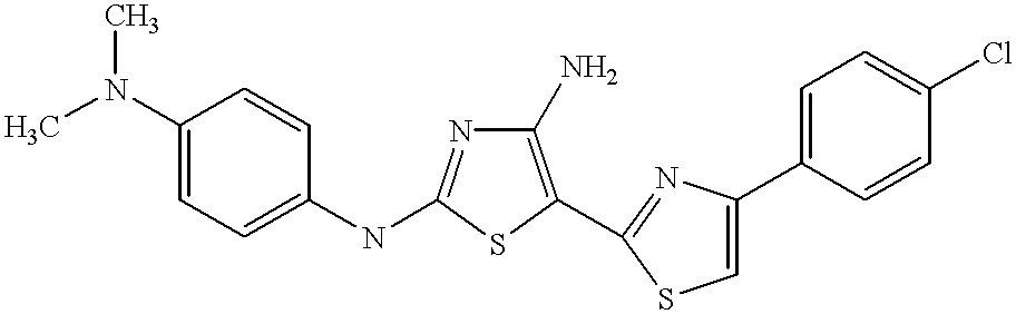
C1(N)=C(C2=NC(C3=CC=C(Cl)C=C3)=CS2)SC(NC2=CC=C(N(C)C)C=C2)=N1
